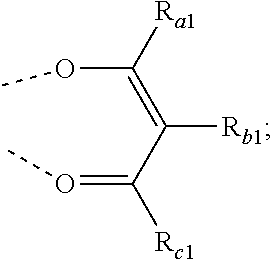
O(C(=C(C(=OC)[Rc1])[Rb1])[Ra1])C
